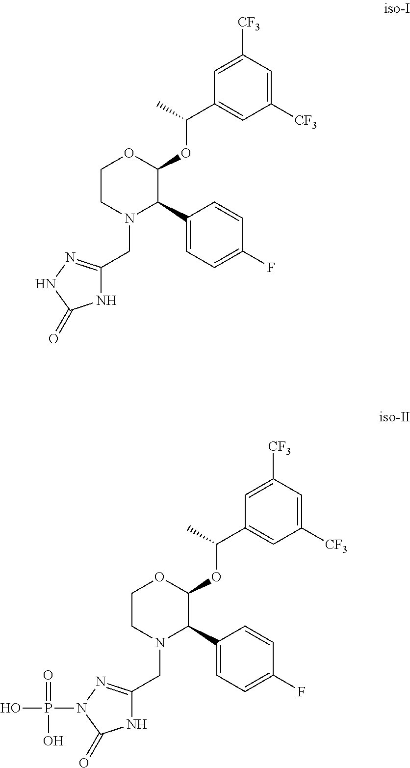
C1CN(CC2=NNC(=O)N2)C(C2=CC=C(F)C=C2)C(OC(C2=CC([CF3])=CC([CF3])=C2)C)O1.C1CN(CC2=NN(P(O)(=O)O)C(=O)N2)C(C2=CC=C(F)C=C2)C(OC(C2=CC([CF3])=CC([CF3])=C2)C)O1
